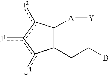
BCCC1C([A][Y])c([J2])c([J1])c1[U1]
